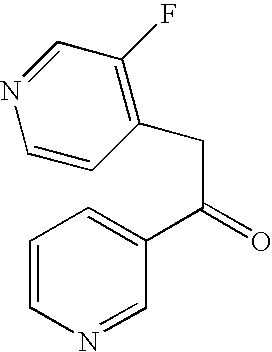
C1=CC(CC(=O)C2=CC=CN=C2)=C(F)C=N1
